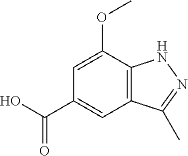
C12=C(C(OC)=CC(C(O)=O)=C1)NN=C2C
